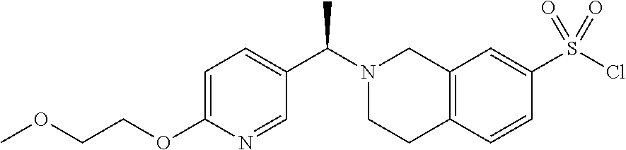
C1=C(OCCOC)N=CC(C(N2CCC3=C(C2)C=C(S(Cl)(=O)=O)C=C3)C)=C1
